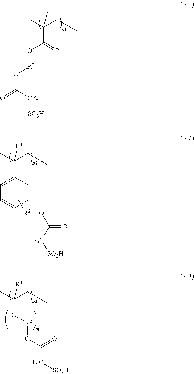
O(C([CF2][SO3H])=O)[R2]OC(C(C)(CC)[R1])=O.C1(C(C)(CC)[R1])=CC=CC=C1.C[R2]OC(=O)[F2C][SO3H].O(C(C)(CC)[R1])[R2]OC([F2C][SO3H])=O
